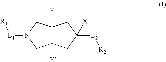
C12([Y])C([Y])(CN([L1][R1])C1)CC([L2][R2])([X])C2
